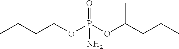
CCCCOP(OC(CCC)C)(=O)N
